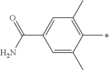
C1=C(C)C(C)=C(C)C=C1C(N)=O
